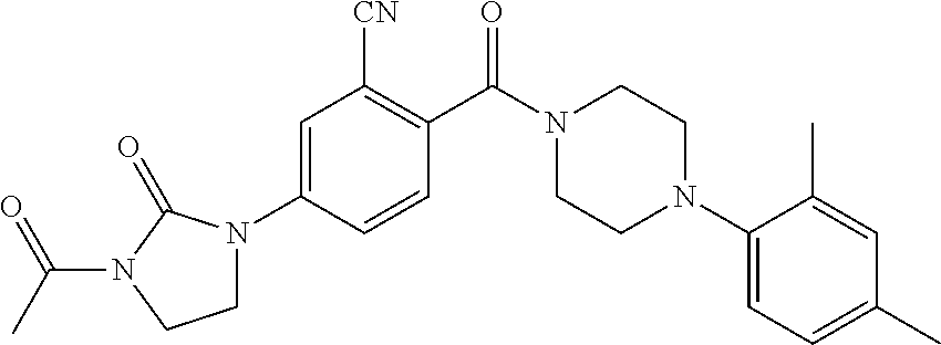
C1N(C2=CC([CN])=C(C(N3CCN(C4=CC=C(C)C=C4C)CC3)=O)C=C2)C(=O)N(C(C)=O)C1
